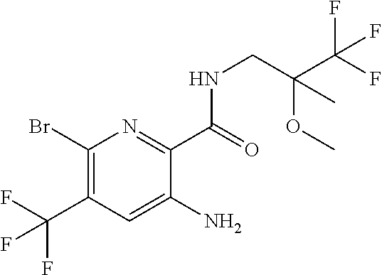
C1(Br)=C(C(F)(F)F)C=C(N)C(C(NCC(C(F)(F)F)(OC)C)=O)=N1
